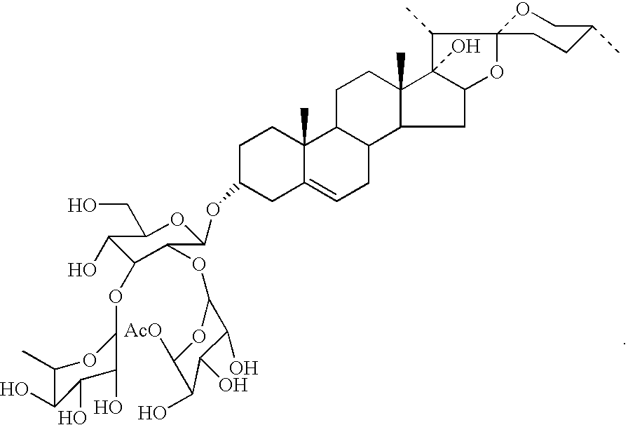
C1C(OC2C(OC3C(O)C(O)C(O)C([AcO])O3)C(OC3C(O)C(O)C(O)C(C)O3)C(O)C(CO)O2)CC2=CCC3C(C2(C)C1)CCC1(C)C3CC2C1(O)C(C)C1(O2)OCC(C)CC1
